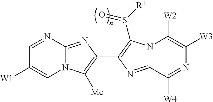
N12C(=NC(C3=C(S([R1])=O)N4C(=N3)C([W4])=NC([W3])=C4[W2])=C1[Me])N=CC([W1])=C2
